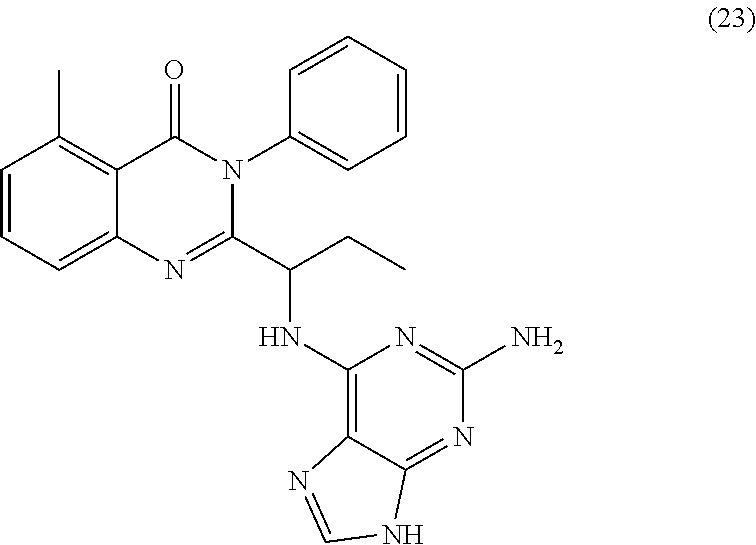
C1=CC=C2C(=C1C)C(=O)N(C1=CC=CC=C1)C(C(NC1=C3C(=NC(N)=N1)NC=N3)CC)=N2
